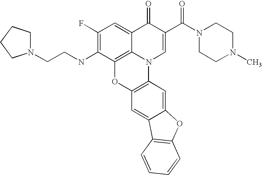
C12=C3C(=CC(F)=C1NCCN1CCCC1)C(=O)C(C(=O)N1CCN(C)CC1)=CN3C1=C(O2)C=C2C(=C1)OC1=C2C=CC=C1
